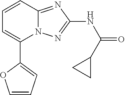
C1(C2=CC=CO2)=CC=CC2=NC(NC(=O)C3CC3)=NN12
